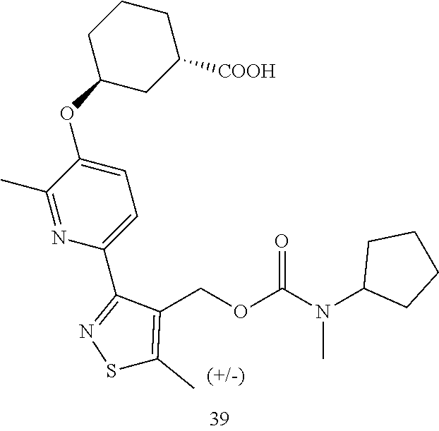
C1CCC(OC2=CC=C(C3=NSC(C)=C3COC(N(C3CCCC3)C)=O)N=C2C)CC1[COOH]
